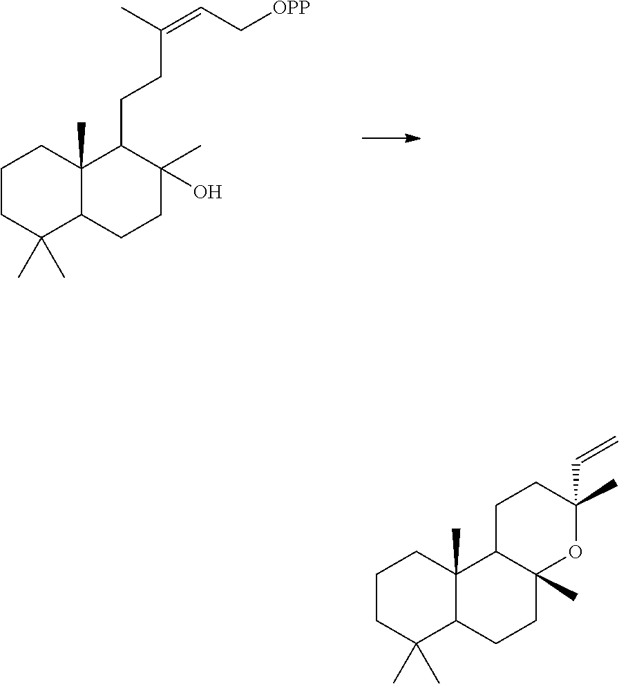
C1CC(C)(C)C2C(C)(C1)C(CCC(C)=CC[OPP])C(C)(O)CC2.C1CC(C)(C)C2C(C)(C1)C1C(C)(CC2)OC(C)(C=C)CC1
